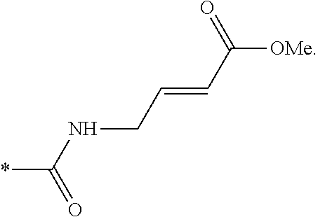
*C(NCC=CC([OMe])=O)=O
